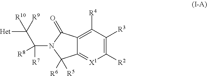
C12=C([R4])C([R3])=C([R2])[X1]=C1C([R5])([R6])N(C([R8])(C([R9])([Het])[R10])[R7])C2=O
